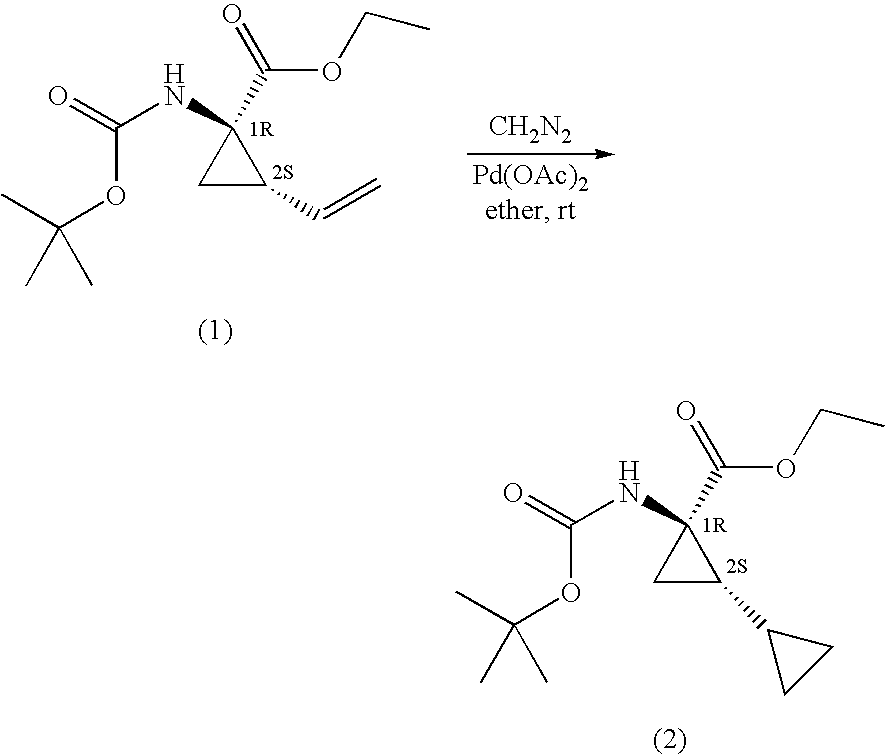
CC(OC(NC1(C(=O)OCC)CC1C=C)=O)(C)C.[CH2N2].CC(OC(NC1(C(=O)OCC)CC1C1CC1)=O)(C)C
